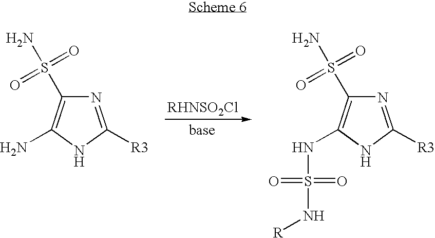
N1=C([R3])NC(N)=C1S(=O)(=O)N.[RHNSO2Cl].N1=C([R3])NC(NS(=O)(=O)N[R])=C1S(=O)(=O)N.[base]
